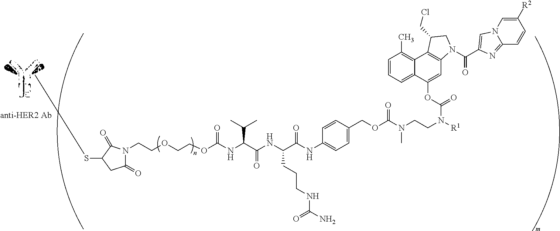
C1(=O)N(CCOCCOC(NC(C(NC(C(NC2=CC=C(COC(N(CCN([R1])C(OC3=CC4=C(C5=C(C)C=CC=C53)C(CCl)CN4C(=O)C3=CN4C=C([R2])C=CC4=N3)=O)C)=O)C=C2)=O)CCCNC(N)=O)=O)C(C)C)=O)C(=O)C(SC)C1
